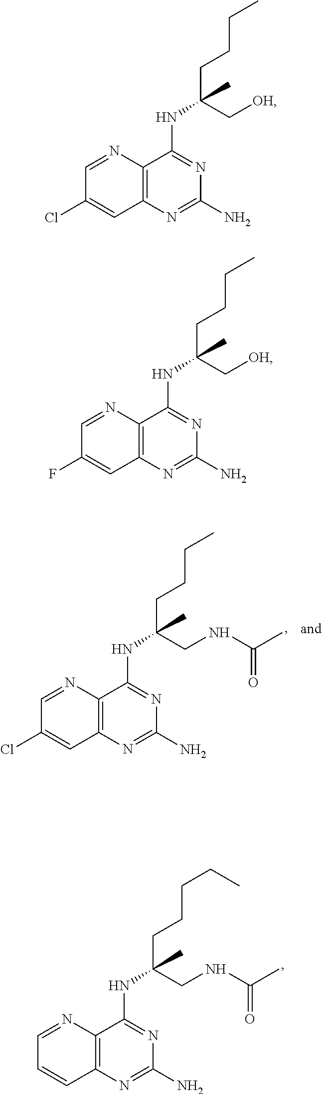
C12=C(N=C(N)N=C1NC(CCCC)(C[OH])C)C=C(Cl)C=N2.C12=C(N=C(N)N=C1NC(CCCC)(C[OH])C)C=C(F)C=N2.C12=C(N=C(N)N=C1NC(CCCCC)(CNC(C)=O)C)C=CC=N2.C12=C(N=C(N)N=C1NC(CCCC)(CNC(C)=O)C)C=C(Cl)C=N2
